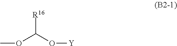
COC(O[Y])[R16]
